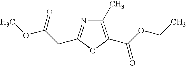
C1(C)=C(C(OCC)=O)OC(CC(OC)=O)=N1
